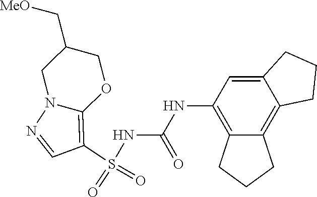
S(NC(NC1=C2C(=C3C(=C1)CCC3)CCC2)=O)(C1=C2N(N=C1)CC(C[MeO])CO2)(=O)=O
